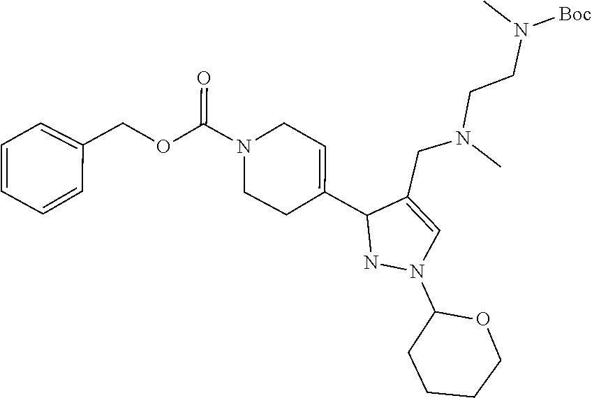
C(CN(C)CC1=CN(C2CCCCO2)NC1C1=CCN(C(=O)OCC2=CC=CC=C2)CC1)N(C)[Boc]
